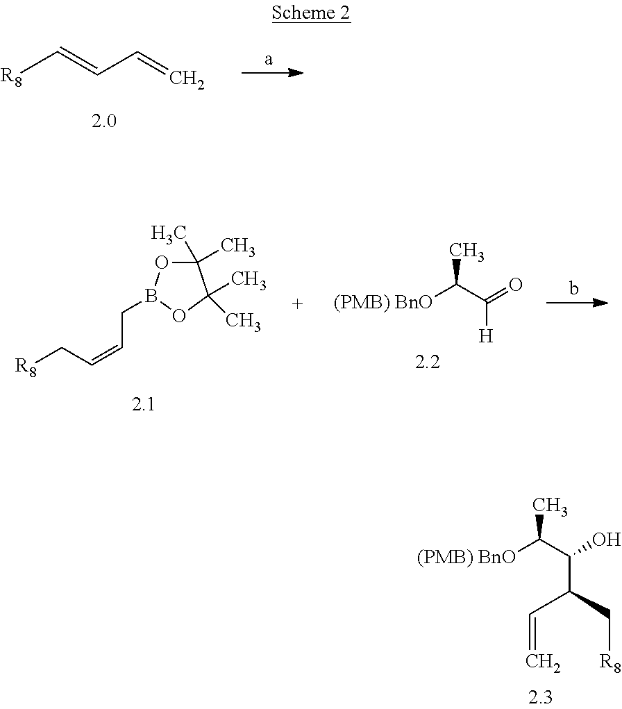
[R8]C=CC=C.C1(C)(C)OB(CC=CC[R8])OC1(C)C.[(PMB) BnO]C(C)C(=O)[H].[(PMB) BnO]C(C)C(O)C(C[R8])C=C
